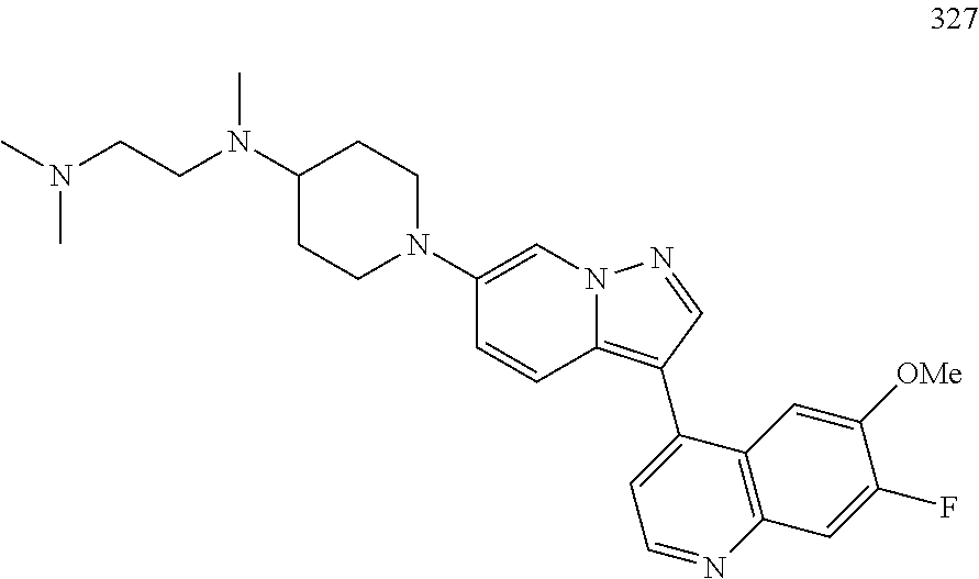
C1(N2CCC(N(C)CCN(C)C)CC2)=CN2C(=C(C3=CC=NC4=C3C=C([OMe])C(F)=C4)C=N2)C=C1
